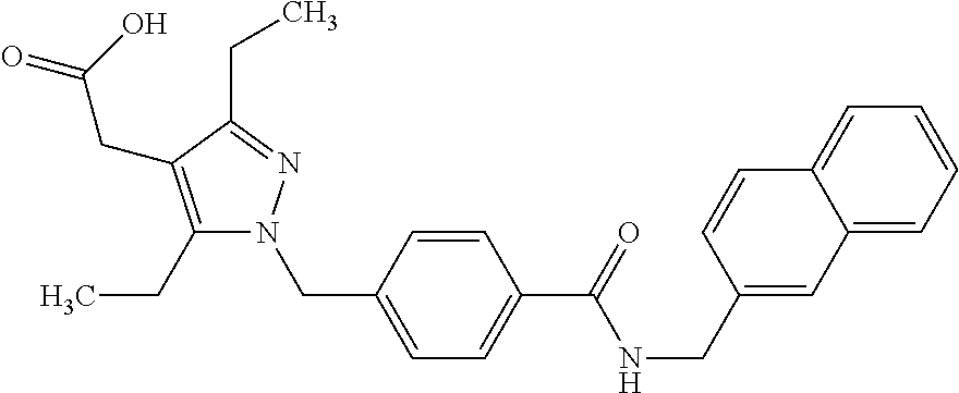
O=C(C1=CC=C(CN2C(CC)=C(CC(=O)O)C(CC)=N2)C=C1)NCC1=CC2=CC=CC=C2C=C1
